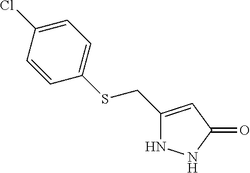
C1(CSC2=CC=C(Cl)C=C2)=CC(=O)NN1
